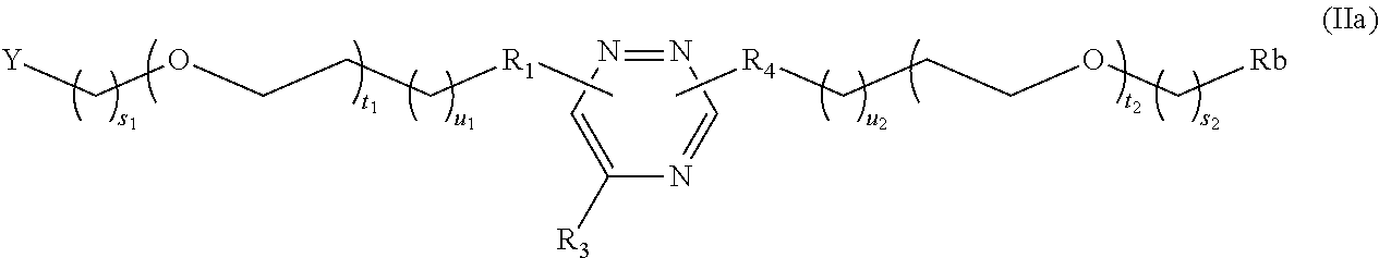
C1([R3])=CN=NC=N1.C[R4]CCCOC[Rb].C[R1]CCCOC[Y]
